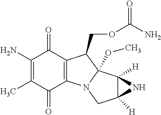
C1(N)=C(C)C(=O)C2=C(C1=O)C(COC(N)=O)C1(OC)N2CC2([H])C1([H])N2
